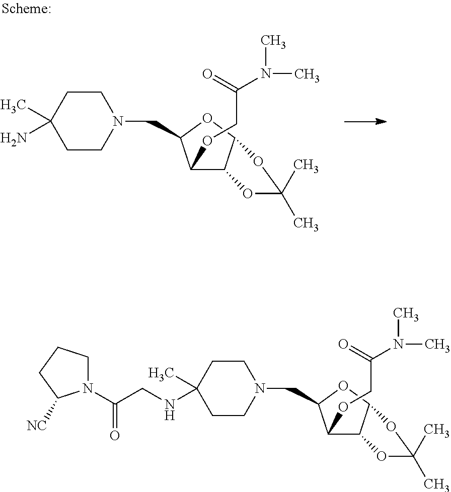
N1(CC2C(OCC(N(C)C)=O)C3C(O2)OC(C)(C)O3)CCC(C)(N)CC1.N1(CC2C(OCC(N(C)C)=O)C3C(O2)OC(C)(C)O3)CCC(C)(NCC(=O)N2CCCC2[NC])CC1
